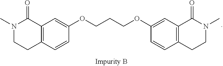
N1(C)CCC2=C(C1=O)C=C(OCCCOC1=CC3=C(CCN(C)C3=O)C=C1)C=C2
